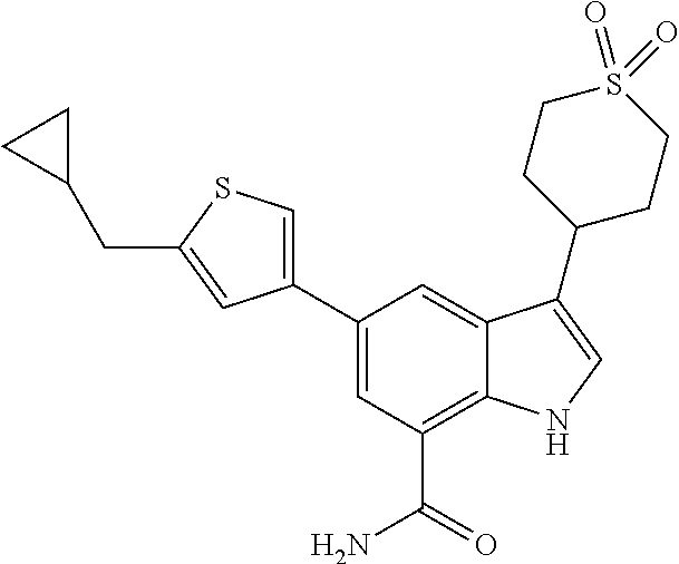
C1(C2=CSC(CC3CC3)=C2)=CC(C(=O)N)=C2C(=C1)C(C1CCS(=O)(=O)CC1)=CN2
